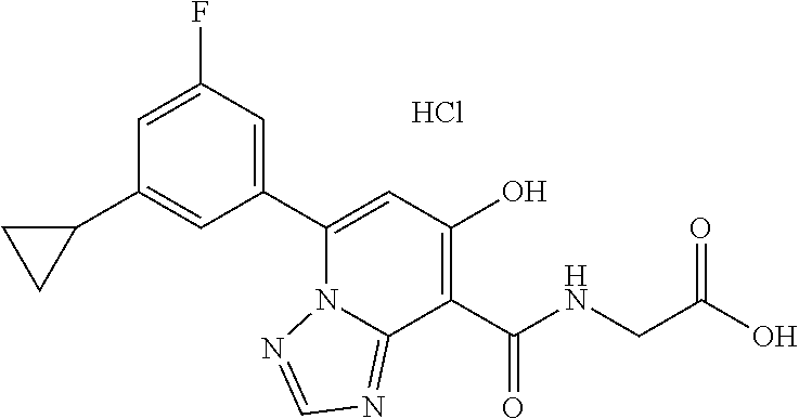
C1(C2CC2)=CC(C2=CC(O)=C(C(NCC(O)=O)=O)C3=NC=NN23)=CC(F)=C1.Cl
